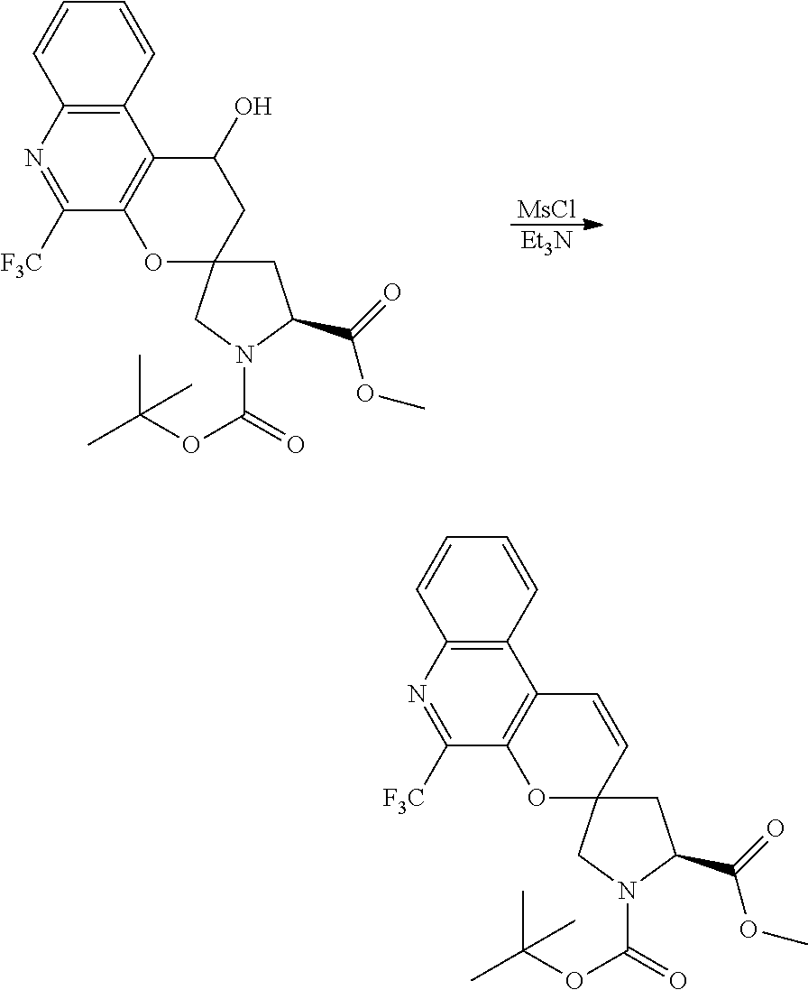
[MsCl].[Et3N].C12=C(N=C([F3C])C3=C1C(O)CC1(O3)CC(C(=O)OC)N(C(OC(C)(C)C)=O)C1)C=CC=C2.C12=C(N=C([F3C])C3=C1C=CC1(O3)CC(C(=O)OC)N(C(OC(C)(C)C)=O)C1)C=CC=C2
